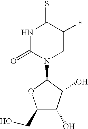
C1(CO)C(O)C(O)C(N2C=C(F)C(=S)NC2=O)O1
